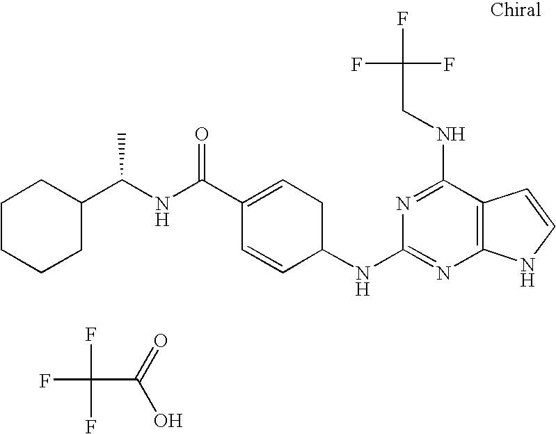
N(C(C1=CCC(NC2=NC3=C(C(NCC(F)(F)F)=N2)C=CN3)C=C1)=O)C(C1CCCCC1)C.O=C(O)C(F)(F)F
